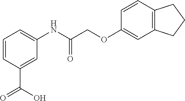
C1=CC(C(=O)O)=CC(NC(=O)COC2=CC3=C(C=C2)CCC3)=C1
